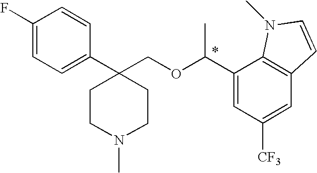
C1(C2(COC(C3=CC([CF3])=CC4=C3N(C)C=C4)C)CCN(C)CC2)=CC=C(F)C=C1
